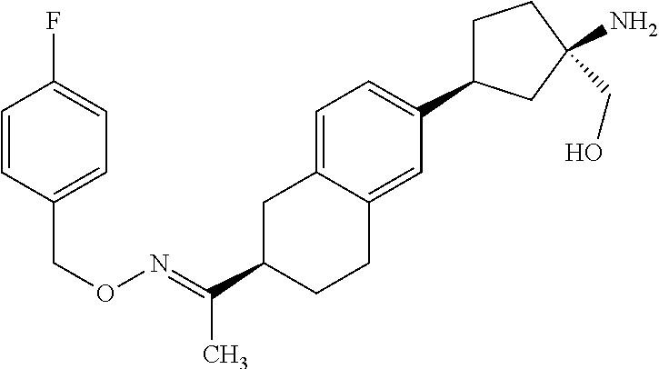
C1(C(=NOCC2=CC=C(F)C=C2)C)CCC2=CC(C3CCC(N)(CO)C3)=CC=C2C1
